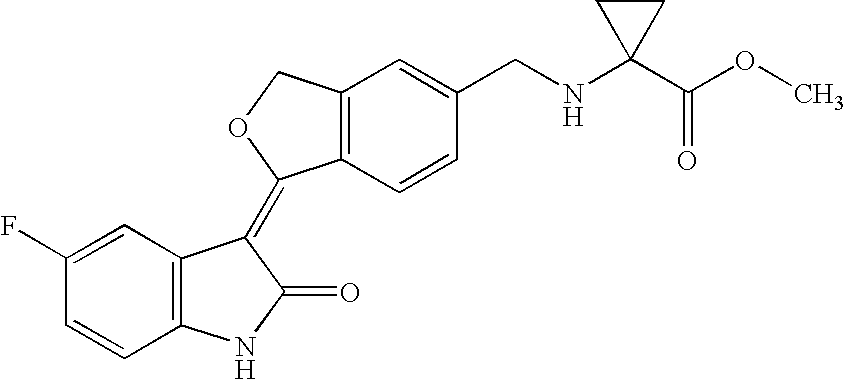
C1=C(F)C=CC2=C1C(=C1C3=C(C=C(CNC4(C(OC)=O)CC4)C=C3)CO1)C(=O)N2
